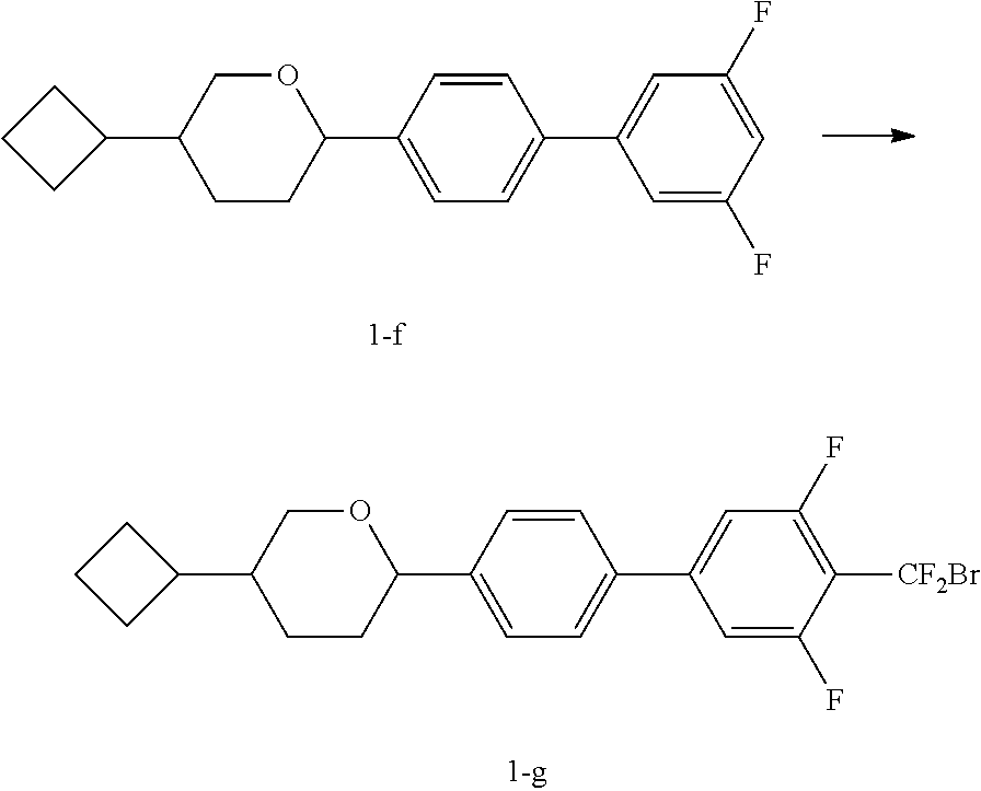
C1CCC1C1CCC(C2=CC=C(C3=CC(F)=C([CF2Br])C(F)=C3)C=C2)OC1.C1CCC1C1CCC(C2=CC=C(C3=CC(F)=CC(F)=C3)C=C2)OC1
